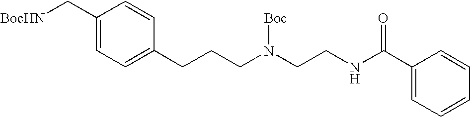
C1(C[BocHN])=CC=C(CCCN(CCNC(C2=CC=CC=C2)=O)[Boc])C=C1
